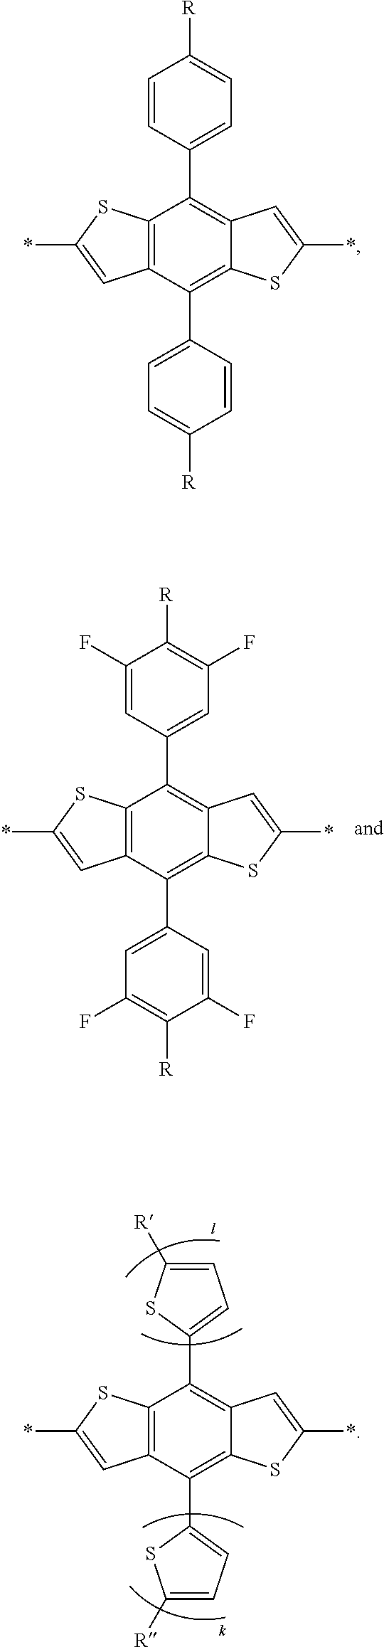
C1(C2=C3C(=C(C4=CC(F)=C([R])C(F)=C4)C4=C2SC(*)=C4)SC(*)=C3)=CC(F)=C([R])C(F)=C1.C1=C([R])SC(C2=C3C(=C(C4=CC=C([R])S4)C4=C2SC(*)=C4)SC(*)=C3)=C1.C1(C2=C3C(=C(C4=CC=C([R])C=C4)C4=C2SC(*)=C4)SC(*)=C3)=CC=C([R])C=C1
